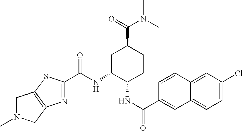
C(NC1C(NC(=O)C2=CC3=CC=C(Cl)C=C3C=C2)CCC(C(N(C)C)=O)C1)(=O)C1=NC2=C(S1)CN(C)C2
